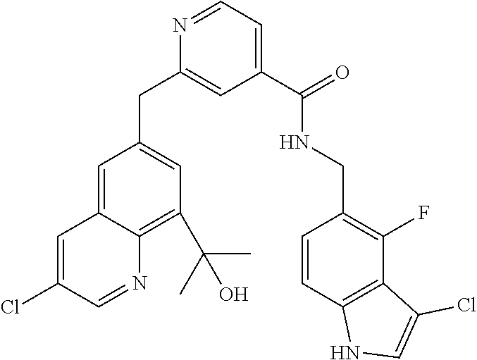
C1=C2C(=C(C(C)(C)O)C=C1CC1=CC(C(NCC3=C(F)C4=C(C=C3)NC=C4Cl)=O)=CC=N1)N=CC(Cl)=C2
